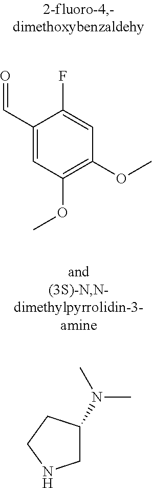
C1(C=O)=CC(OC)=C(OC)C=C1F.C1C(N(C)C)CCN1
